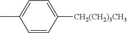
CC1=CC=C([CH2(CH2)3CH3])C=C1
